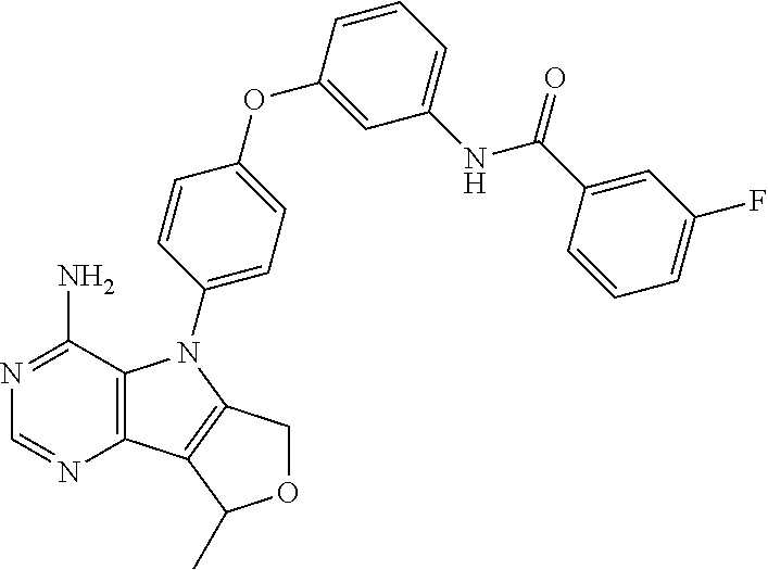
C12=C(C(N)=NC=N1)N(C1=CC=C(OC3=CC(NC(C4=CC(F)=CC=C4)=O)=CC=C3)C=C1)C1=C2C(C)OC1
